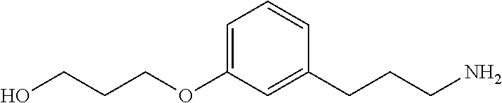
C(OC1=CC=CC(CCCN)=C1)CCO
